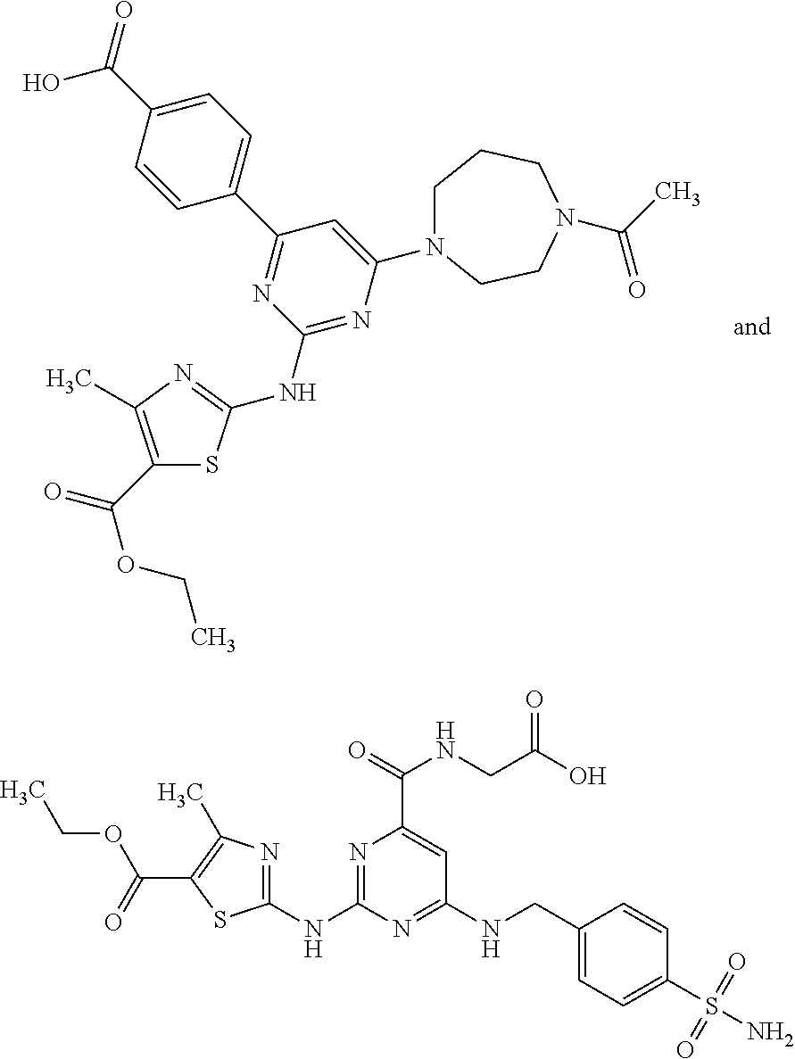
C1(C2=NC(NC3=NC(C)=C(C(OCC)=O)S3)=NC(N3CCCN(C(=O)C)CC3)=C2)=CC=C(C(O)=O)C=C1.C(NC1=NC(NC2=NC(C)=C(C(OCC)=O)S2)=NC(C(NCC(O)=O)=O)=C1)C1=CC=C(S(N)(=O)=O)C=C1
